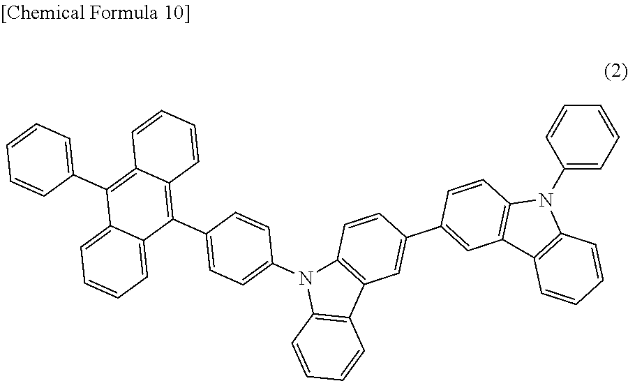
C1(N2C3=C(C4=C2C=CC=C4)C=C(C2=CC4=C(C=C2)N(C2=CC=C(C5=C6C(=C(C7=CC=CC=C7)C7=CC=CC=C57)C=CC=C6)C=C2)C2=C4C=CC=C2)C=C3)=CC=CC=C1
